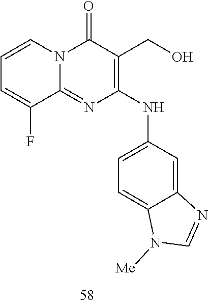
C1=CC=C(F)C2=NC(NC3=CC=C4C(=C3)N=CN4[Me])=C(CO)C(=O)N12
